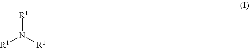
[R1]N([R1])[R1]
